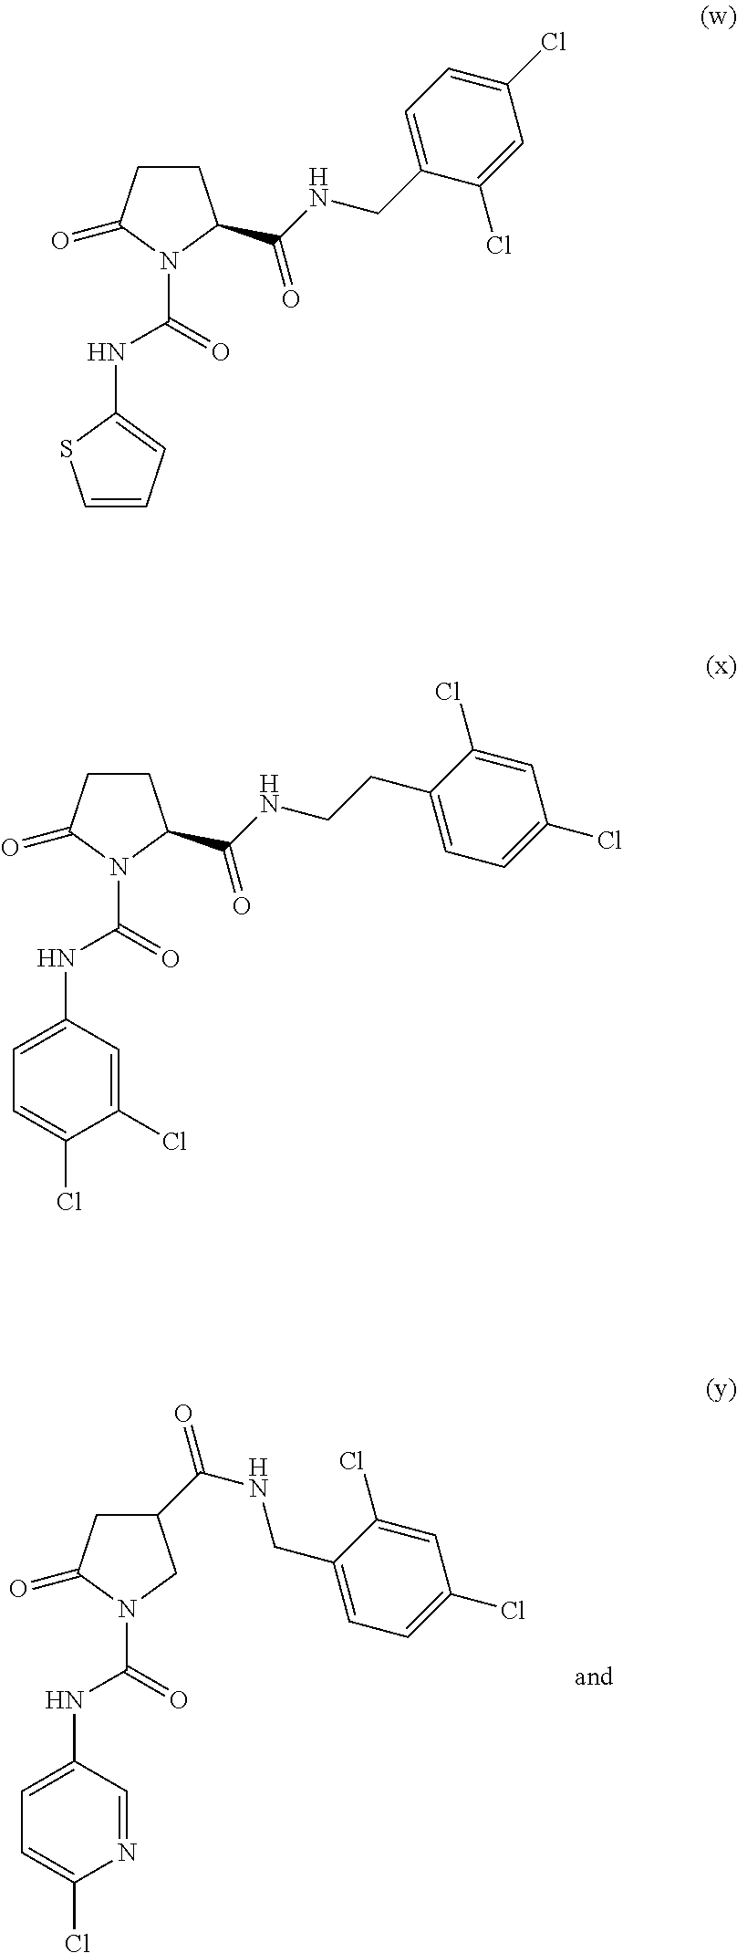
N(C(N1C(C(NCC2=CC=C(Cl)C=C2Cl)=O)CCC1=O)=O)C1=CC=CS1.N(C(N1C(C(NCCC2=CC=C(Cl)C=C2Cl)=O)CCC1=O)=O)C1=CC=C(Cl)C(Cl)=C1.N(C(N1CC(C(NCC2=CC=C(Cl)C=C2Cl)=O)CC1=O)=O)C1=CC=C(Cl)N=C1
